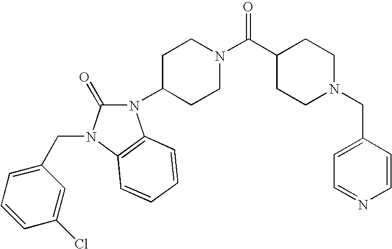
C1CC(C(N2CCC(N3C(=O)N(CC4=CC=CC(Cl)=C4)C4=C3C=CC=C4)CC2)=O)CCN1CC1=CC=NC=C1
